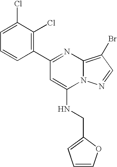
C1(C2=NC3=C(Br)C=NN3C(NCC3=CC=CO3)=C2)=C(Cl)C(Cl)=CC=C1
